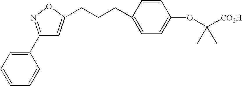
C1=CC=CC(C2=NOC(CCCC3=CC=C(OC([CO2H])(C)C)C=C3)=C2)=C1
